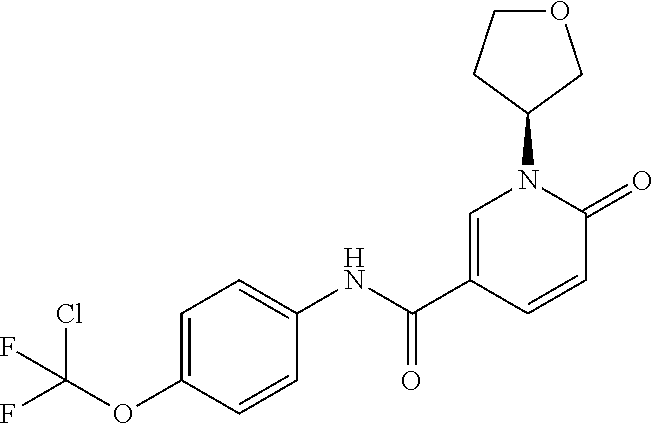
C1=C(C(NC2=CC=C(OC(F)(Cl)F)C=C2)=O)C=CC(=O)N1C1COCC1
